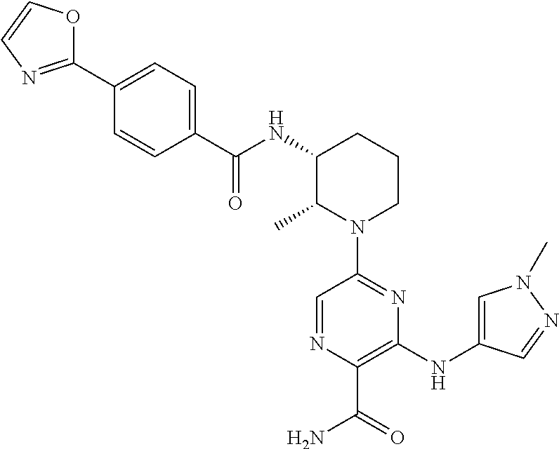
C1=NC(C(=O)N)=C(NC2=CN(C)N=C2)N=C1N1CCCC(NC(C2=CC=C(C3=NC=CO3)C=C2)=O)C1C
